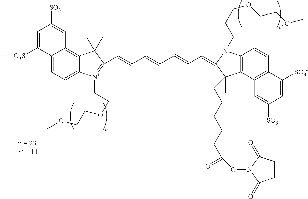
C12=CC=C3C(=C1C=C([SO3-])C=C2[O3S]C)C(C)(C)C(C=CC=CC=CC=C1N(CCCOCCOC)C2=C(C1(C)CCCCCC(=O)ON1C(=O)CCC1=O)C1=C(C=C2)C([SO3-])=CC([SO3-])=C1)=[N+]3CCOCCOC
